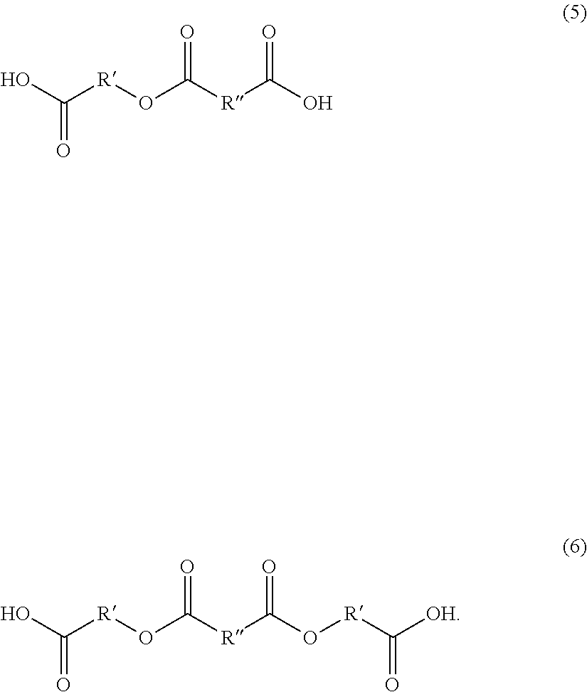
O=C([R]OC([R]C(O)=O)=O)O.O=C([R]OC([R]C(O[R]C([OH])=O)=O)=O)O
